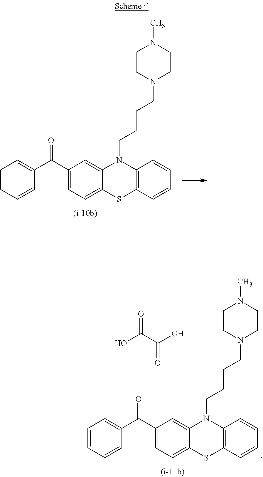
C1=CC=CC(C(C2=CC=C3C(=C2)N(CCCCN2CCN(C)CC2)C2=C(S3)C=CC=C2)=O)=C1.C1=CC=CC(C(C2=CC=C3C(=C2)N(CCCCN2CCN(C)CC2)C2=C(S3)C=CC=C2)=O)=C1.O=C(C(O)=O)O
